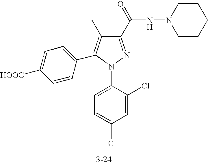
C1(C(NN2CCCCC2)=O)=NN(C2=CC=C(Cl)C=C2Cl)C(C2=CC=C([HOOC])C=C2)=C1C
